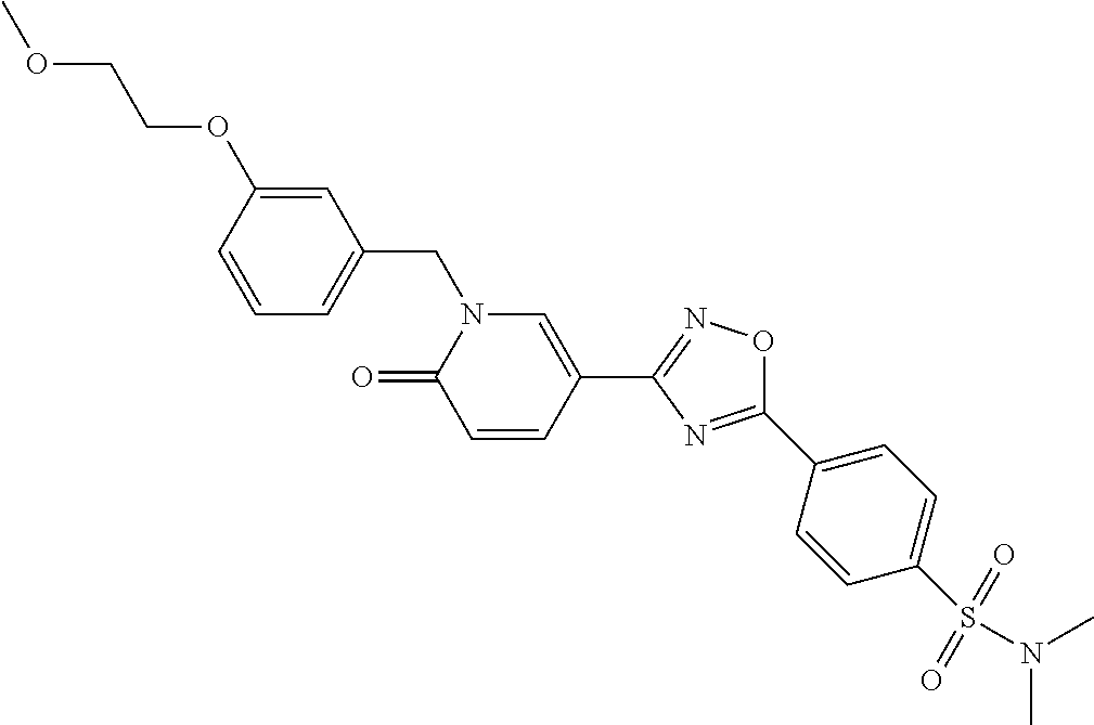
C1=CC(OCCOC)=CC(CN2C(=O)C=CC(C3=NOC(C4=CC=C(S(N(C)C)(=O)=O)C=C4)=N3)=C2)=C1
